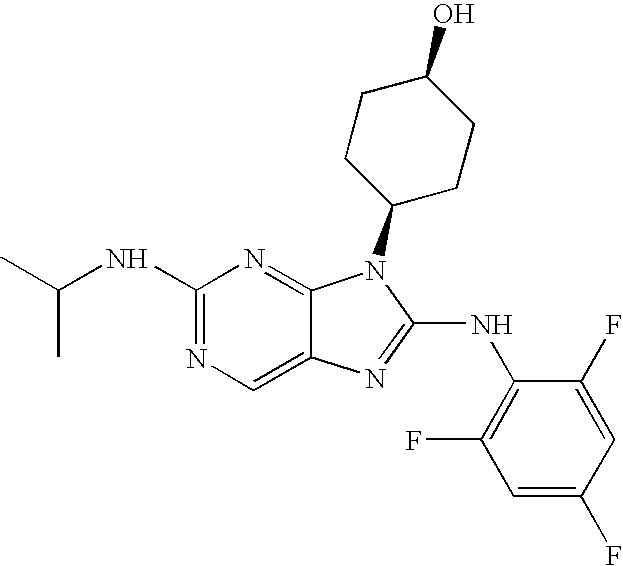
N1=C(NC(C)C)N=C2C(=C1)N=C(NC1=C(F)C=C(F)C=C1F)N2C1CCC(O)CC1
